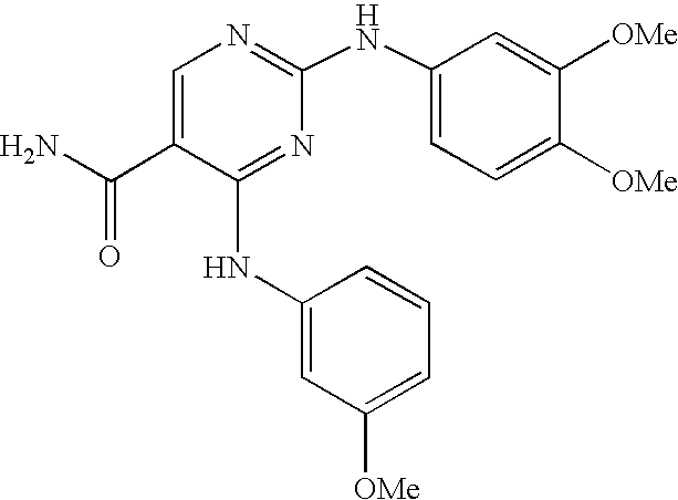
N(C1=NC(NC2=CC=C([OMe])C([OMe])=C2)=NC=C1C(N)=O)C1=CC([OMe])=CC=C1
